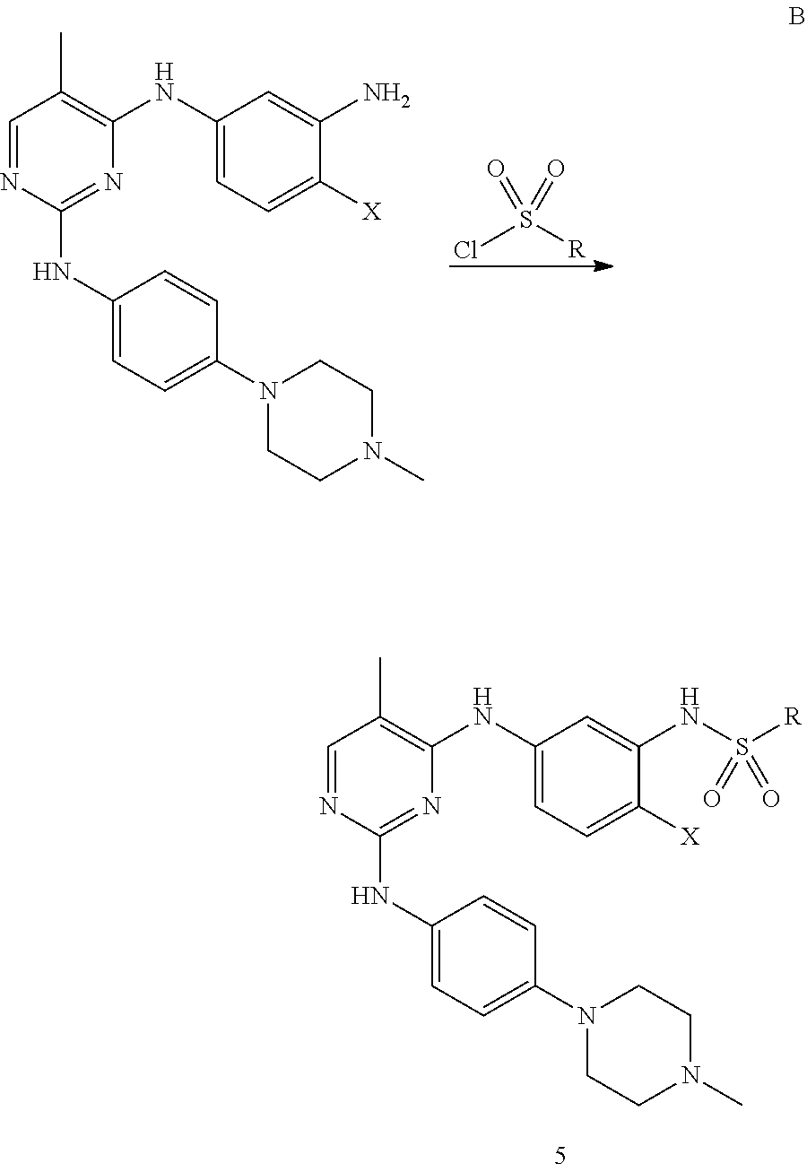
C1=NC(NC2=CC=C(N3CCN(C)CC3)C=C2)=NC(NC2=CC=C([X])C(N)=C2)=C1C.ClS([R])(=O)=O.C1=NC(NC2=CC=C(N3CCN(C)CC3)C=C2)=NC(NC2=CC=C([X])C(NS([R])(=O)=O)=C2)=C1C
